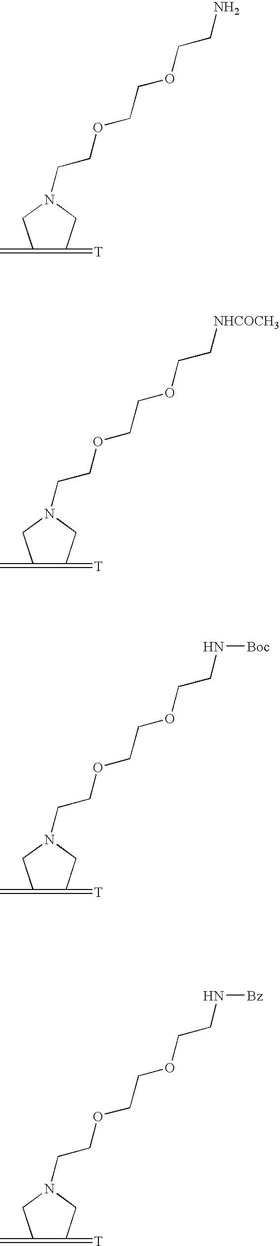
C1(=C)=C(=[T])CN(CCOCCOCCN)C1.C1(=C)=C(=[T])CN(CCOCCOCC[NHCOCH3])C1.C1(=C)=C(=[T])CN(CCOCCOCCN[Boc])C1.C1(=C)=C(=[T])CN(CCOCCOCCN[Bz])C1
